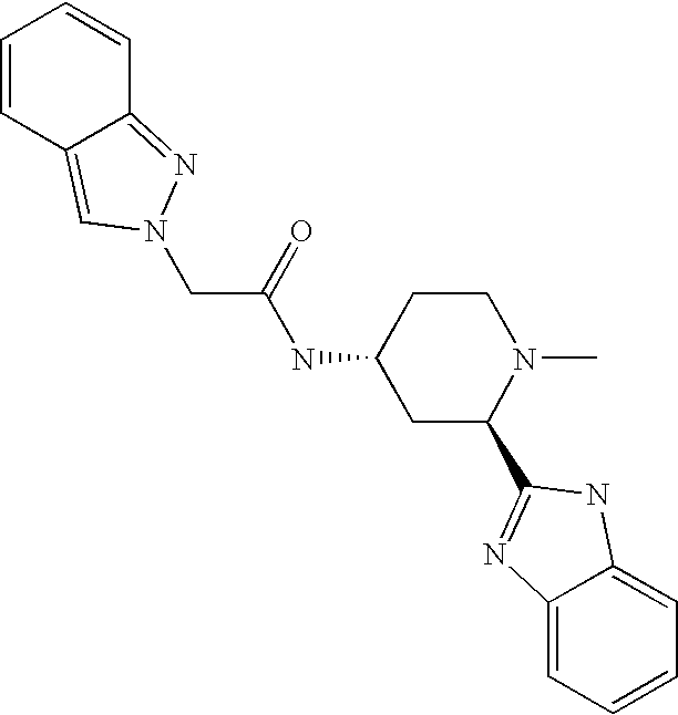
C(C(NC1CC(C2=NC3=CC=CC=C3N2)N(C)CC1)=O)N1C=C2C=CC=CC2=N1
